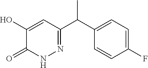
C1(C(C)C2=CC=C(F)C=C2)=NNC(=O)C(O)=C1
